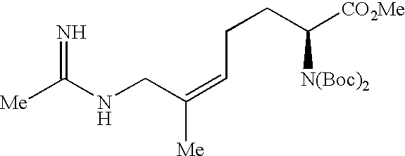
C(C(=CCCC([N(Boc)2])[CO2Me])[Me])NC([Me])=N
